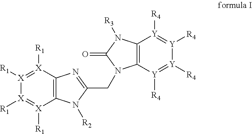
C12=C([X]([R1])=[X]([R1])[X]([R1])=[X]1[R1])N=C(CN1C3=C([Y]([R4])=[Y]([R4])[Y]([R4])=[Y]3[R4])N([R3])C1=O)N2[R2]
